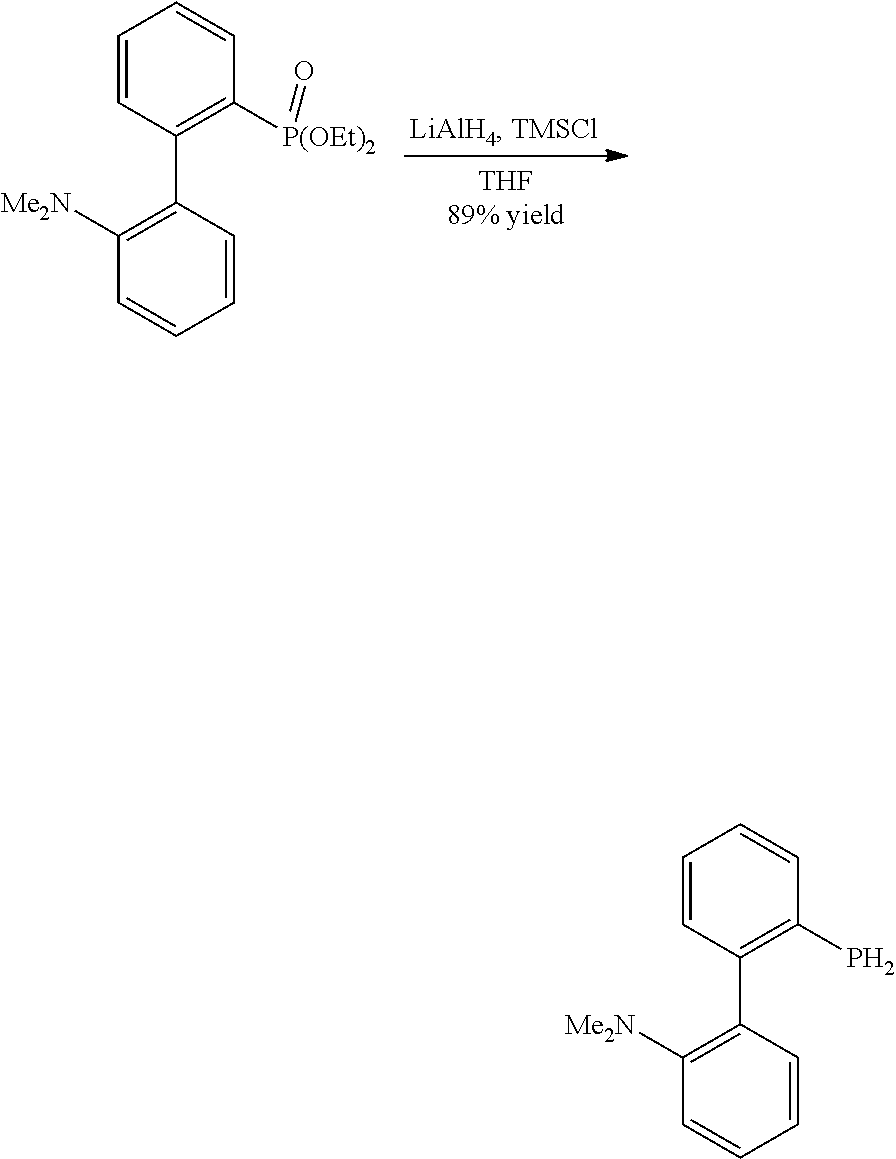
C1=CC(C2=C([Me2N])C=CC=C2)=C([P(OEt)2]=O)C=C1.C1=CC(C2=C([Me2N])C=CC=C2)=C(P)C=C1
